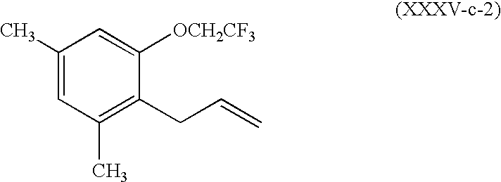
C1(C)=CC(C)=C(CC=C)C([OCH2CF3])=C1
